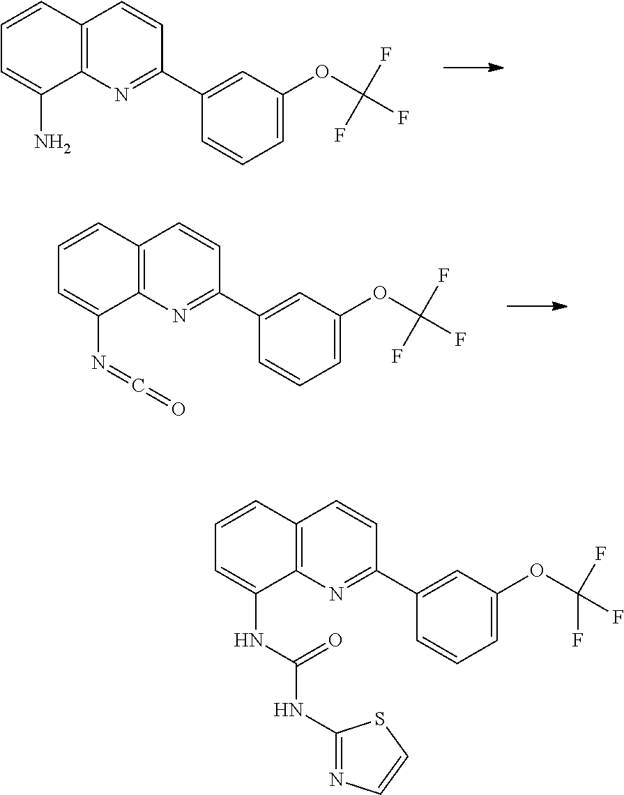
C12=C(N=C(C3=CC(OC(F)(F)F)=CC=C3)C=C1)C(N)=CC=C2.C12=C(N=C(C3=CC(OC(F)(F)F)=CC=C3)C=C1)C(N=C=O)=CC=C2.C12=C(N=C(C3=CC(OC(F)(F)F)=CC=C3)C=C1)C(NC(=O)NC1=NC=CS1)=CC=C2
